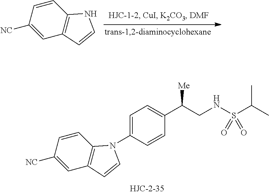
C1([NC])=CC2=C(C=C1)NC=C2.[NC]C1=CC2=C(C=C1)N(C1=CC=C(C(CNS(C(C)C)(=O)=O)[Me])C=C1)C=C2
